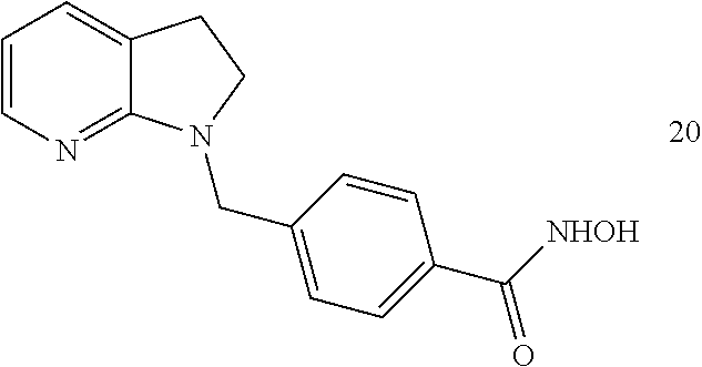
C1=CN=C2C(=C1)CCN2CC1=CC=C(C(=O)[NHOH])C=C1
